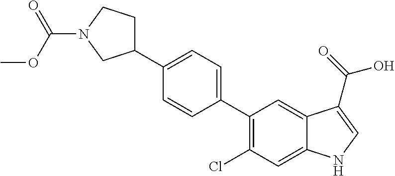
C1(C2=CC=C(C3CCN(C(OC)=O)C3)C=C2)=C(Cl)C=C2C(=C1)C(C(=O)O)=CN2
